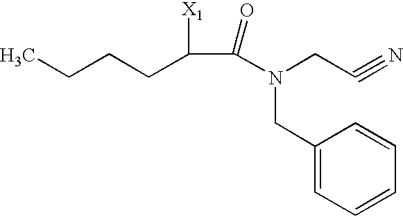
CCCCC(C(N(CC#N)CC1=CC=CC=C1)=O)[X1]
